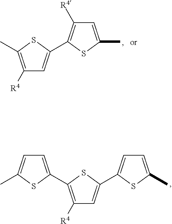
C1=C(C)SC(C2=CC([R4])=C(C)S2)=C1[R4].C1=C(C)SC(C2=CC([R4])=C(C3=CC=C(C)S3)S2)=C1
